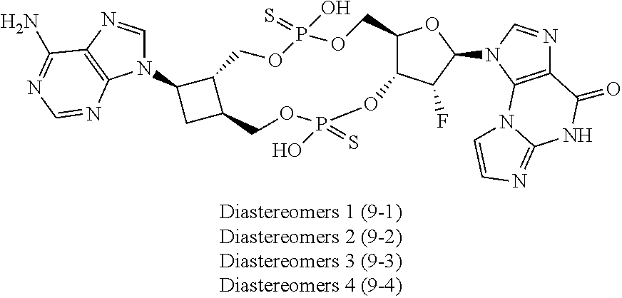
N1(C2CC3C2COP(O)(=S)OCC2C(C(F)C(N4C5=C(N=C4)C(=O)NC4=NC=CN54)O2)OP(O)(=S)OC3)C=NC2=C1N=CN=C2N
